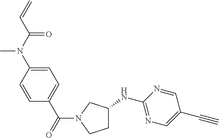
C1C(NC2=NC=C(C#C)C=N2)CN(C(=O)C2=CC=C(N(C(C=C)=O)C)C=C2)C1
